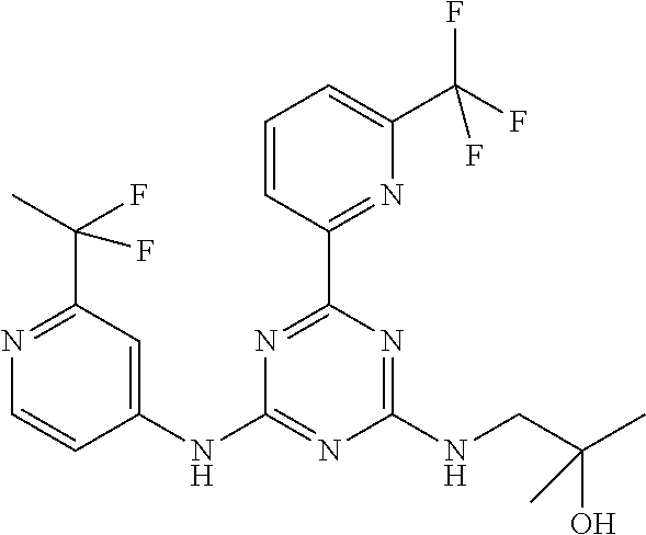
C1(NC2=NC(NCC(C)(O)C)=NC(C3=NC(C(F)(F)F)=CC=C3)=N2)=CC(C(F)(C)F)=NC=C1
